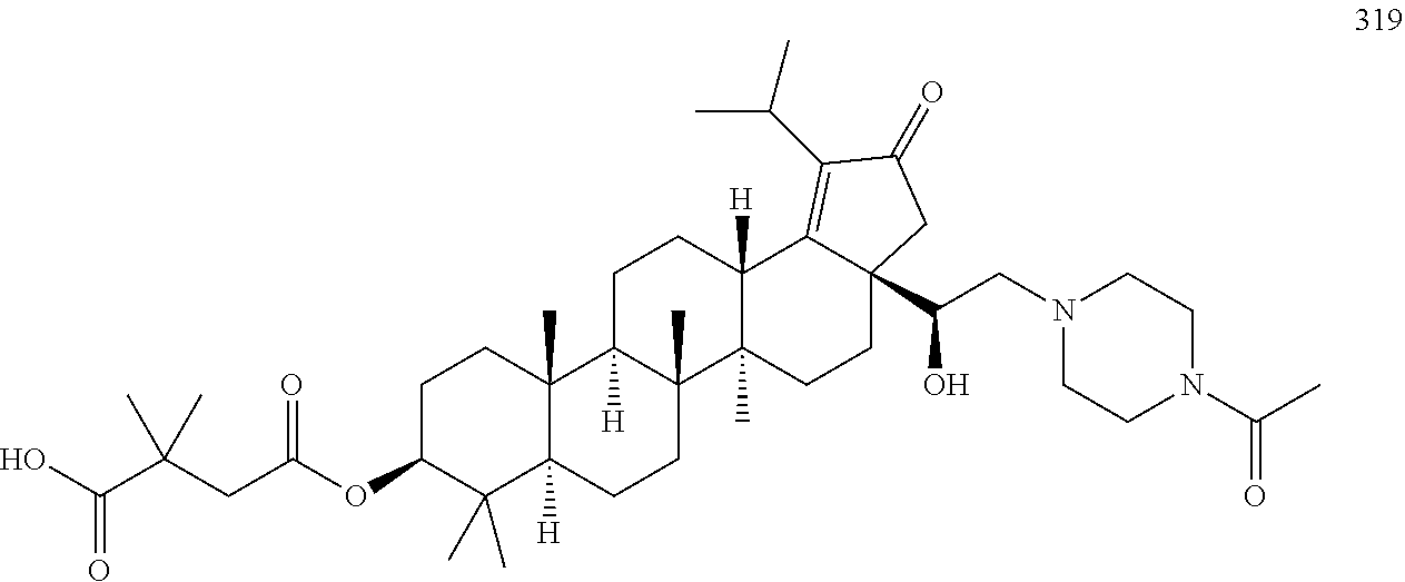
C1C(OC(CC(C(O)=O)(C)C)=O)C(C)(C)C2([H])C(C)(C1)C1([H])C(C)(CC2)C2(C)C([H])(CC1)C1=C(C(C)C)C(=O)CC1(C(CN1CCN(C(C)=O)CC1)O)CC2
